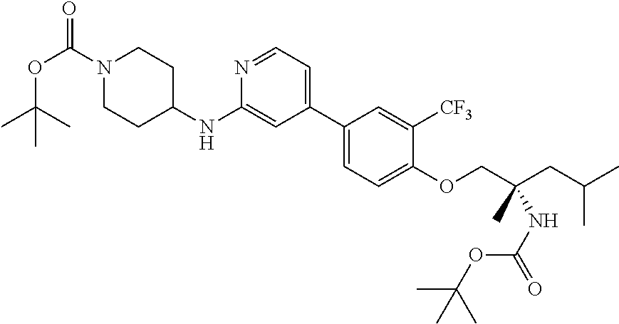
C1(C2=CC=NC(NC3CCN(C(OC(C)(C)C)=O)CC3)=C2)=CC=C(OCC(CC(C)C)(C)NC(OC(C)(C)C)=O)C([CF3])=C1
